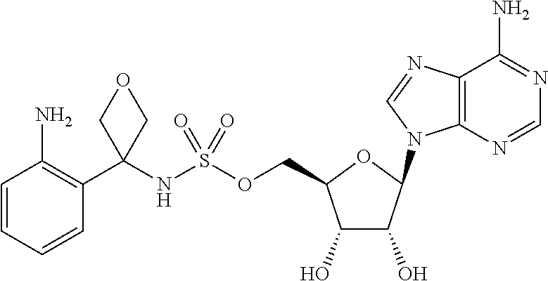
C1(O)C(O)C(N2C3=C(C(N)=NC=N3)N=C2)OC1COS(NC1(C2=C(N)C=CC=C2)COC1)(=O)=O
